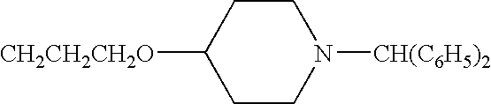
[CH2CH2CH2O]C1CCN([CH(C6H5)2])CC1
